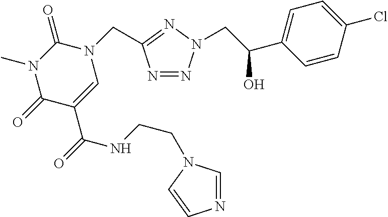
N1=NN(CC(C2=CC=C(Cl)C=C2)O)N=C1CN1C(=O)N(C)C(=O)C(C(=O)NCCN2C=NC=C2)=C1
